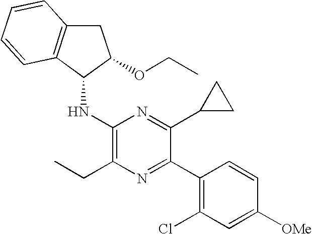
C1([OMe])=CC(Cl)=C(C2=NC(CC)=C(NC3C(OCC)CC4=C3C=CC=C4)N=C2C2CC2)C=C1
